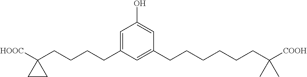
C1=C(CCCCC2([HOOC])CC2)C=C(CCCCCCC([COOH])(C)C)C=C1O
